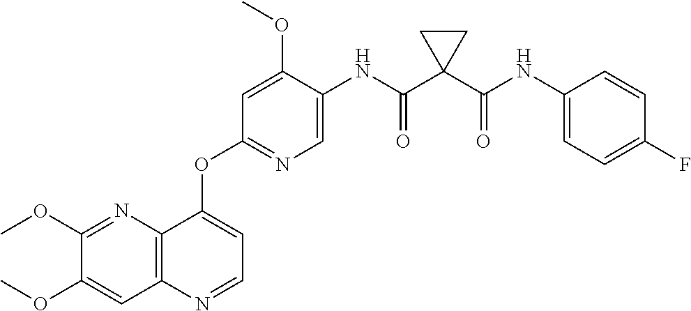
C1(OC)=CC2=C(N=C1OC)C(OC1=NC=C(NC(C3(C(NC4=CC=C(F)C=C4)=O)CC3)=O)C(OC)=C1)=CC=N2
